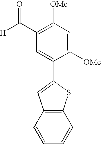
[H]C(C1=C([OMe])C=C([OMe])C(C2=CC3=C(S2)C=CC=C3)=C1)=O
